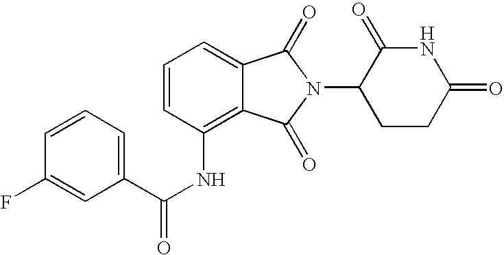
C1=CC=C2C(=C1NC(C1=CC=CC(F)=C1)=O)C(=O)N(C1CCC(=O)NC1=O)C2=O
